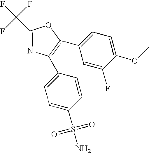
FC(F)(F)C1=NC(C2=CC=C(S(N)(=O)=O)C=C2)=C(C2=CC=C(OC)C(F)=C2)O1
